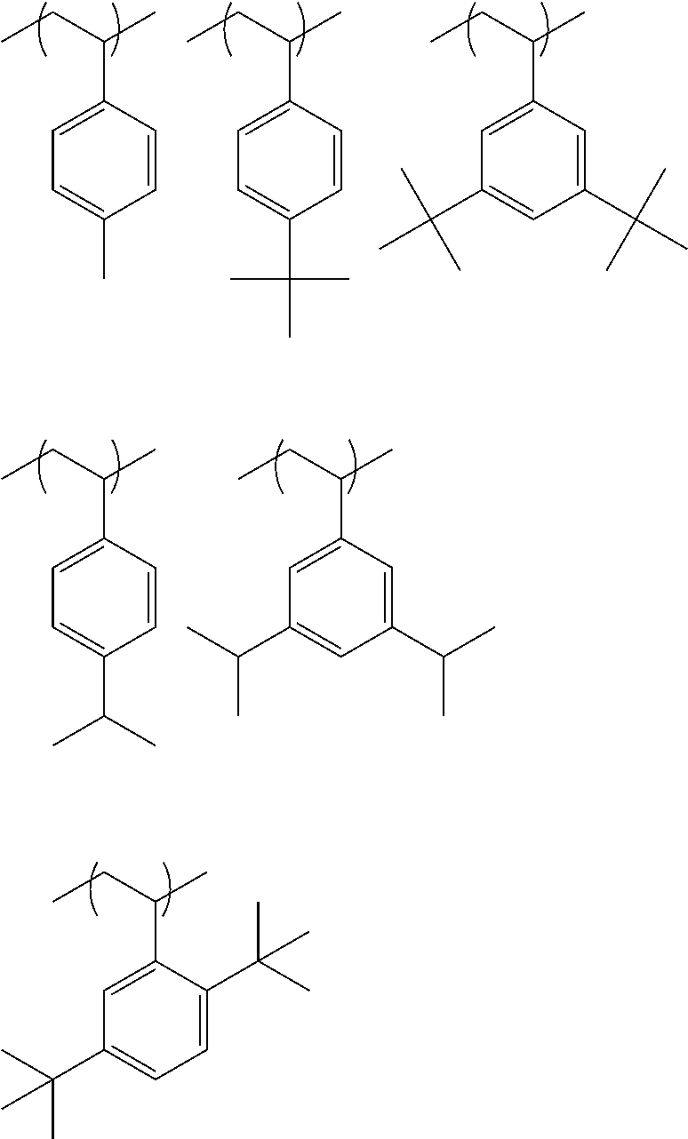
CCC(C)C1=CC(C(C)(C)C)=CC=C1C(C)(C)C.CCC(C)C1=CC=C(C)C=C1.CCC(C)C1=CC=C(C(C)(C)C)C=C1.CCC(C)C1=CC(C(C)(C)C)=CC(C(C)(C)C)=C1.CCC(C)C1=CC=C(C(C)C)C=C1.CCC(C)C1=CC(C(C)C)=CC(C(C)C)=C1
